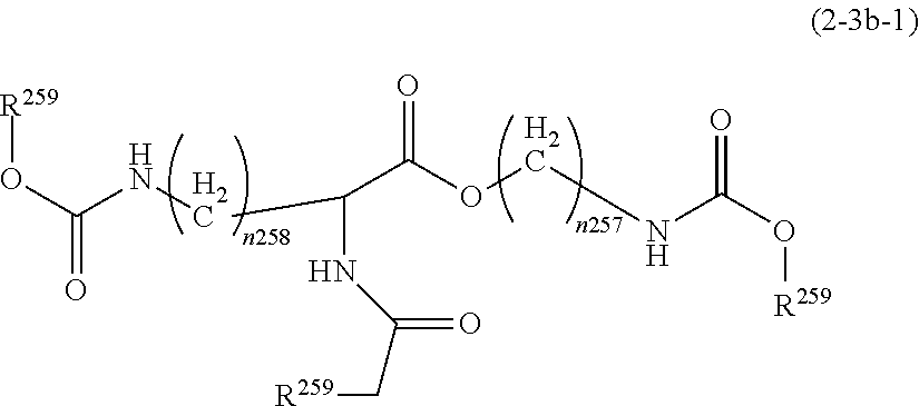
O(C(NCC(NC(C[R259])=O)C(OCNC(O[R259])=O)=O)=O)[R259]
